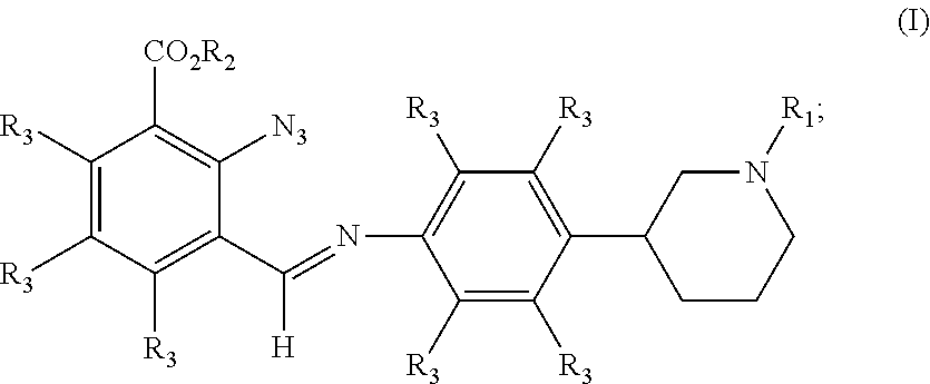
C1([R3])=C([R3])C([R3])=C(C(=NC2=C([R3])C([R3])=C(C3CCCN([R1])C3)C([R3])=C2[R3])[H])C([N3])=C1[CO2R2]
